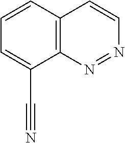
C1=CC2=C(C(C#N)=C1)N=NC=C2
